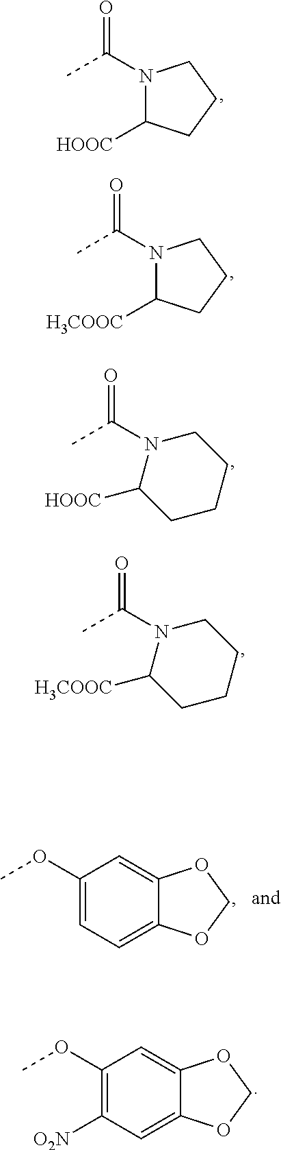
N1(C(C)=O)C([HOOC])CCC1.N1(C(C)=O)C([H3COOC])CCC1.C(C)(=O)N1CCCCC1[HOOC].C(C)(=O)N1CCCCC1[H3COOC].COC1=CC=C2C(=C1)OCO2.COC1=C([O2N])C=C2C(=C1)OCO2
